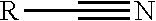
[R]C#N
